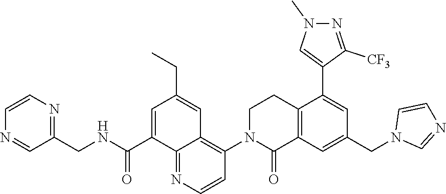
O=C(NCC1=NC=CN=C1)C1=CC(CC)=CC2=C(N3C(=O)C4=C(CC3)C(C3=CN(C)N=C3[CF3])=CC(CN3C=NC=C3)=C4)C=CN=C12
